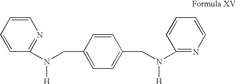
C1=CC(CN(C2=NC=CC=C2)[H])=CC=C1CN(C1=NC=CC=C1)[H]
